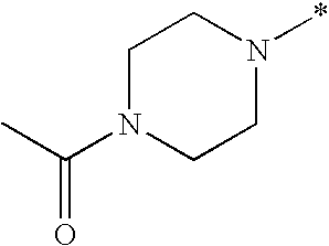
C1N(C(C)=O)CCN(*)C1
